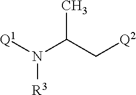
CC(C[Q2])N([Q1])[R3]
